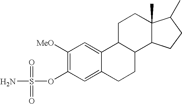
C1([MeO])=C(OS(=O)(=O)N)C=C2C(=C1)C1C(CC2)C2C(C)(CC1)C(C)CC2
